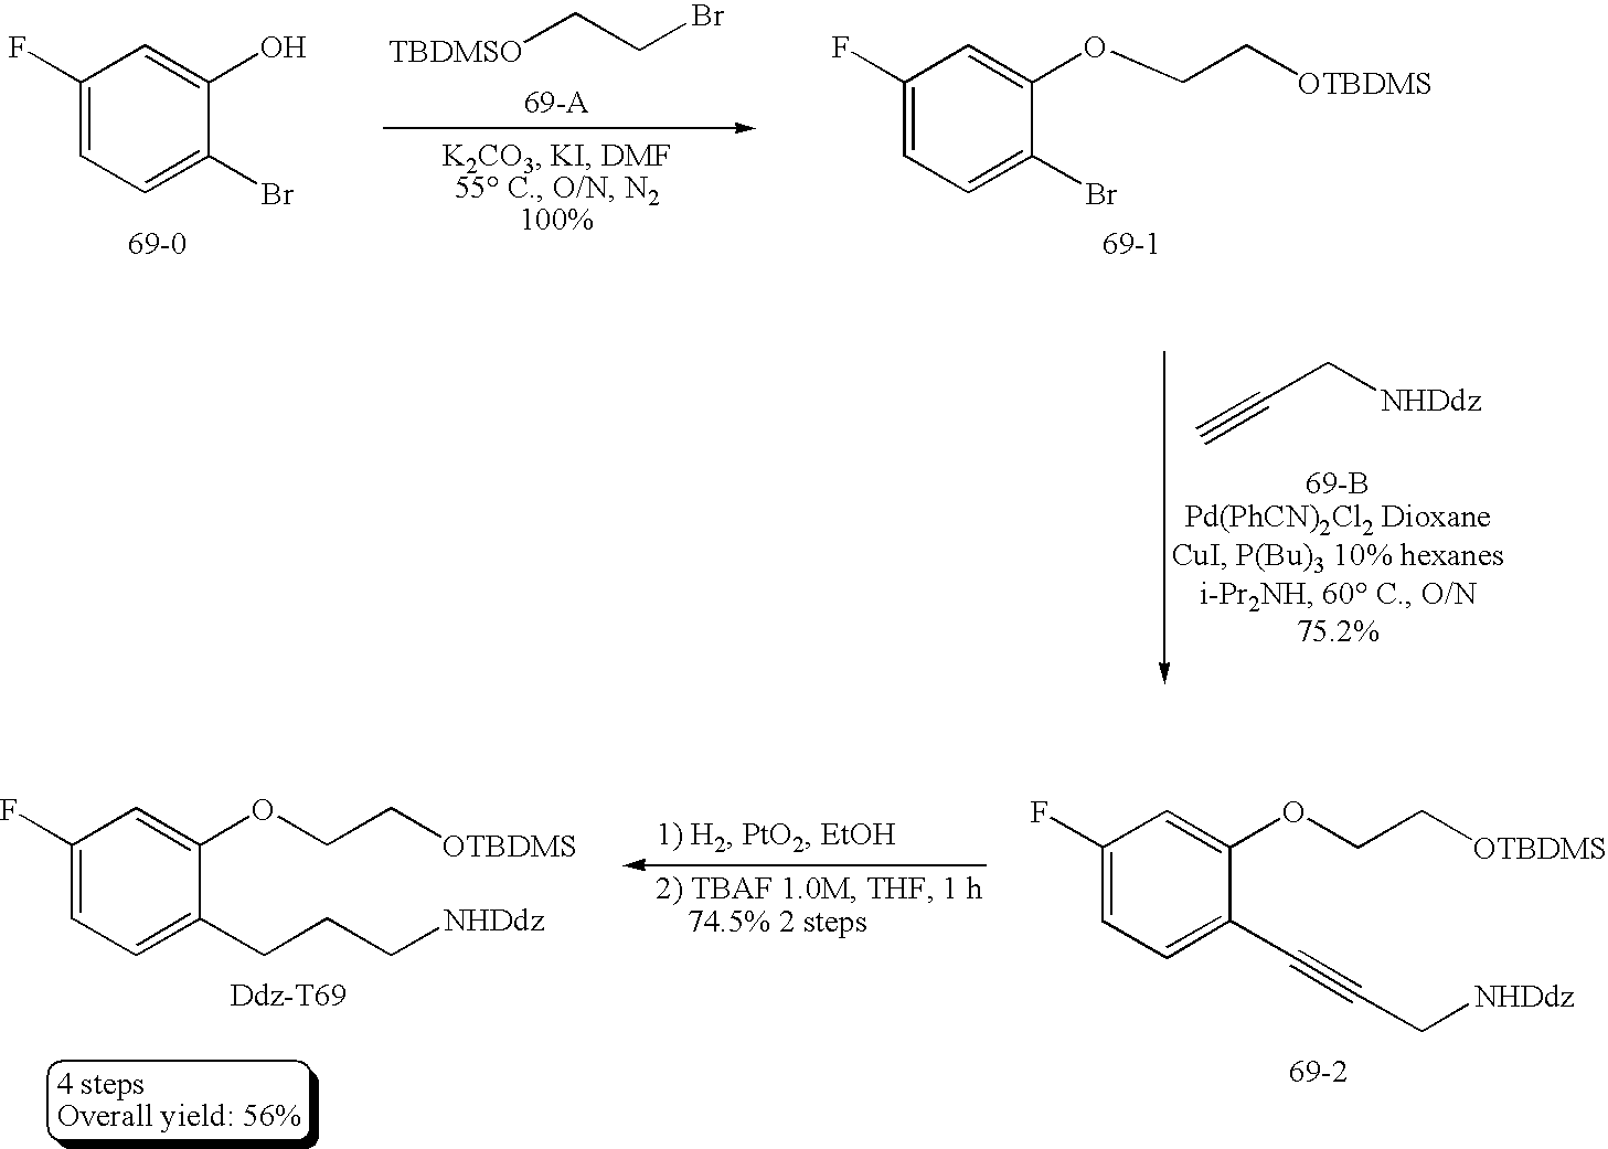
[TBDMSO]CCBr.C1(F)=CC=C(Br)C(O)=C1.[69-0].C1(F)=CC=C(Br)C(OCC[OTBDMS])=C1.[69-1].C1(F)=CC=C(C#CC[NHDdz])C(OCC[OTBDMS])=C1.C1(F)=CC=C(CCC[NHDdz])C(OCC[OTBDMS])=C1.C#CC[NHDdz].[69-B]
